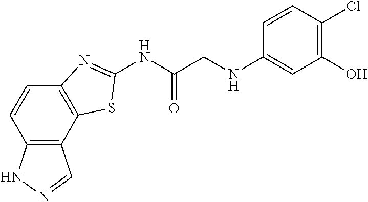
C12=C(C3=C(C=C1)N=C(NC(CNC1=CC(O)=C(Cl)C=C1)=O)S3)C=NN2
